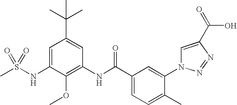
CS(NC1=CC(C(C)(C)C)=CC(NC(C2=CC=C(C)C(N3C=C(C(=O)O)N=N3)=C2)=O)=C1OC)(=O)=O
